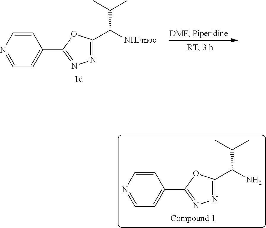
C(C(C)C)([NHFmoc])C1=NN=C(C2=CC=NC=C2)O1.C(C(C)C)(N)C1=NN=C(C2=CC=NC=C2)O1
